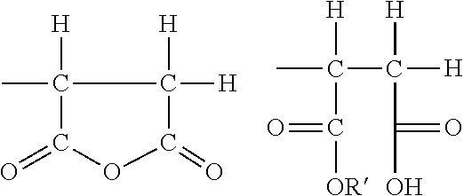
C1([H])(C)C([H])([H])C(=O)OC1=O.C(C([H])(C(=O)O)[H])([H])(C(=O)[OR])C
